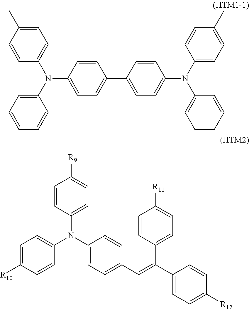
C1=C(N(C2=CC=CC=C2)C2=CC=C(C3=CC=C(N(C4=CC=C(C)C=C4)C4=CC=CC=C4)C=C3)C=C2)C=CC(C)=C1.C1=CC(N(C2=CC=C([R10])C=C2)C2=CC=C(C=C(C3=CC=C([R11])C=C3)C3=CC=C([R12])C=C3)C=C2)=CC=C1[R9]
